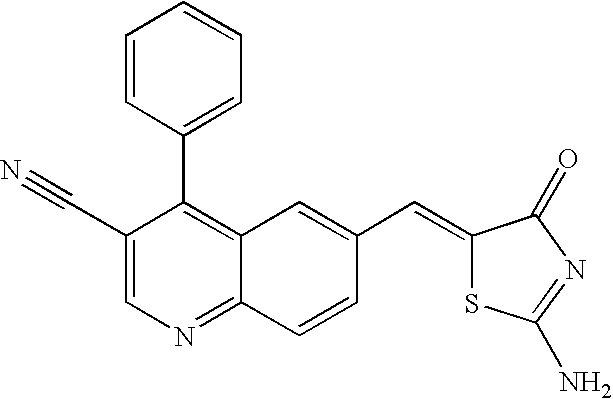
C1(C#N)=CN=C2C(=C1C1=CC=CC=C1)C=C(C=C1SC(N)=NC1=O)C=C2
